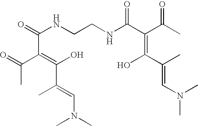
CC(C(C(NCCNC(=O)C(=C(O)C(=CN(C)C)C)C(=O)C)=O)=C(C(C)=CN(C)C)O)=O
